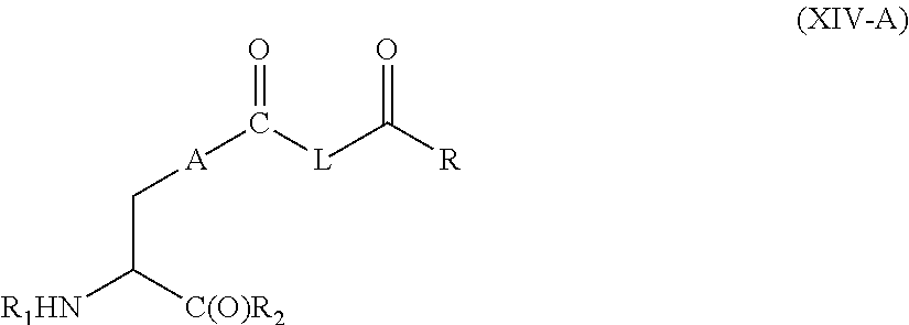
C(C([R1HN])[C(O)R2])[A]C([L]C([R])=O)=O
